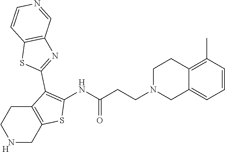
[H].C1(NC(CCN2CC3=CC=CC(C)=C3CC2)=O)=C(C2=NC3=C(S2)C=CN=C3)C2=C(S1)CNCC2
